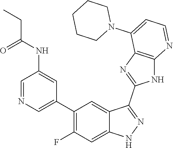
C1=NC=C(C2=C(F)C=C3C(=C2)C(C2=NC4=C(N2)N=CC=C4N2CCCCC2)=NN3)C=C1NC(=O)CC
